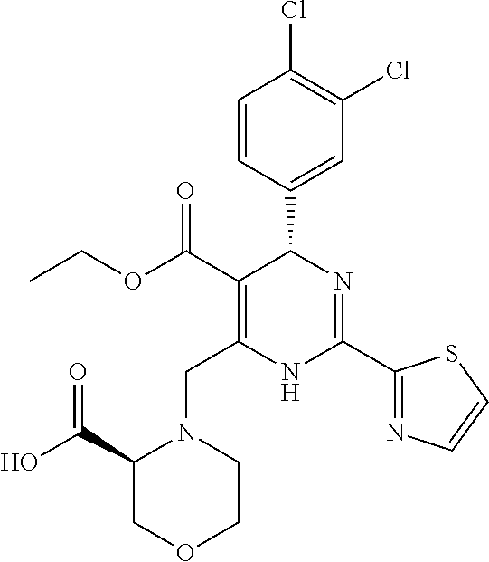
C1=CC(C2C(C(=O)OCC)=C(CN3C(C(O)=O)COCC3)NC(C3=NC=CS3)=N2)=CC(Cl)=C1Cl
